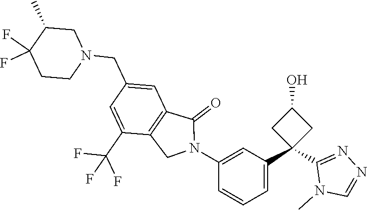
C1(CN2CC(C)C(F)(F)CC2)=CC2=C(C(C(F)(F)F)=C1)CN(C1=CC(C3(C4=NN=CN4C)CC(O)C3)=CC=C1)C2=O
